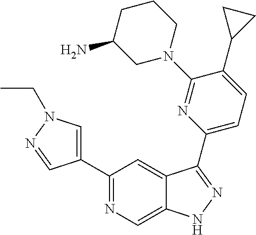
C1(C2=CN(CC)N=C2)=NC=C2C(=C1)C(C1=CC=C(C3CC3)C(N3CCCC(N)C3)=N1)=NN2
